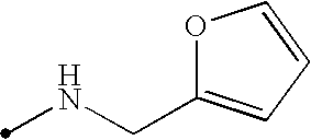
N(CC1=CC=CO1)C
